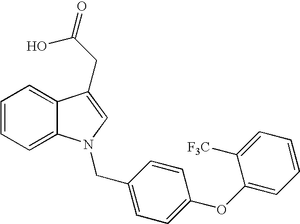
C1=CC=C2C(=C1)C(CC(O)=O)=CN2CC1=CC=C(OC2=CC=CC=C2[F3C])C=C1
